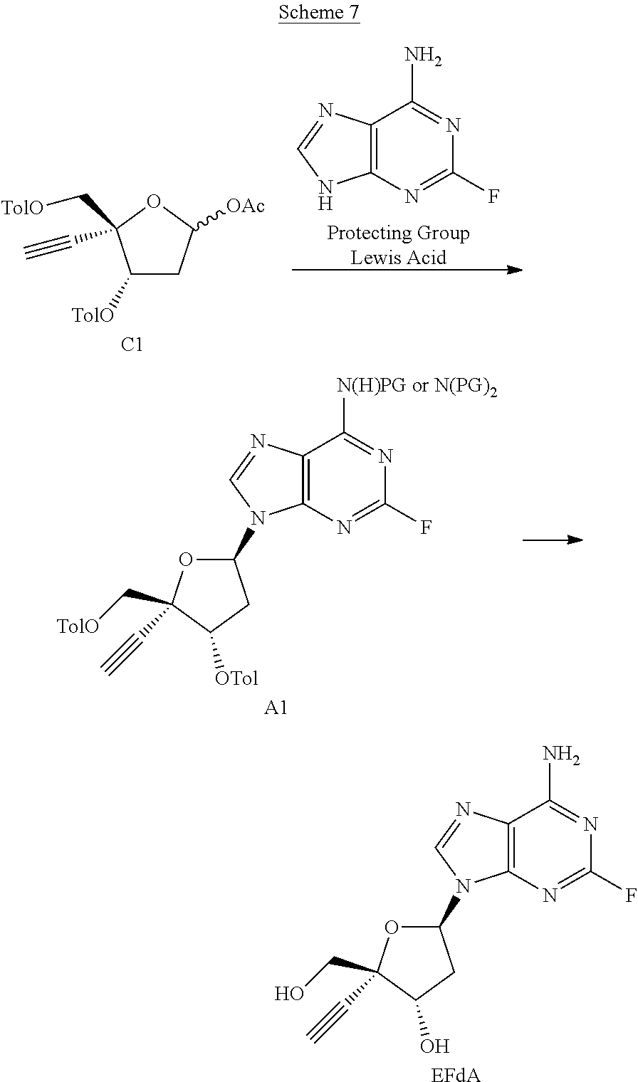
C12=C(N=C(F)N=C1N)N(C1OC(CO)(C#C)C(O)C1)C=N2.[EFdA].C1([TolO])CC([OAc])OC1(C[TolO])C#C.[C1].C12=C(N=C(F)N=C1N)NC=N2.[Protecting GroupLewis Acid].C12=C(N=C(F)N=C1[N(H)PG or N(PG)2])N(C1OC(C[TolO])(C#C)C([OTol])C1)C=N2.[A1]
